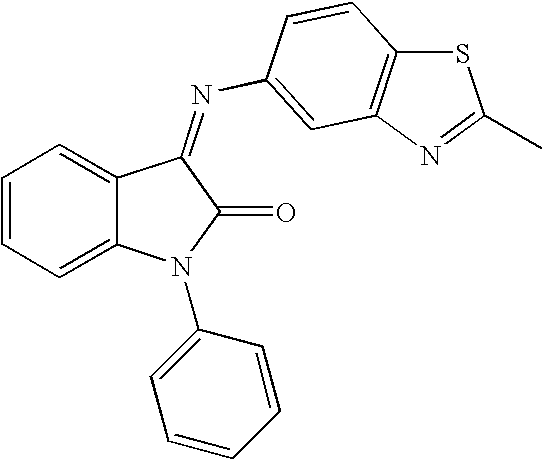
C1=CC=C2C(=C1)C(=NC1=CC3=C(SC(C)=N3)C=C1)C(=O)N2C1=CC=CC=C1
